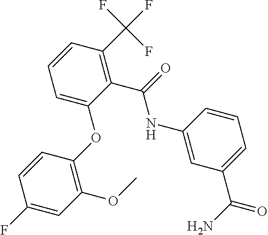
C1(OC2=CC=CC(C(F)(F)F)=C2C(=O)NC2=CC(C(N)=O)=CC=C2)=C(OC)C=C(F)C=C1
